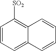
C1=CC=C2C(=C1[SO2])C=CC=C2
